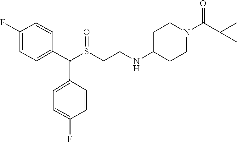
S(CCNC1CCN(C(C(C)(C)C)=O)CC1)(C(C1=CC=C(F)C=C1)C1=CC=C(F)C=C1)=O
